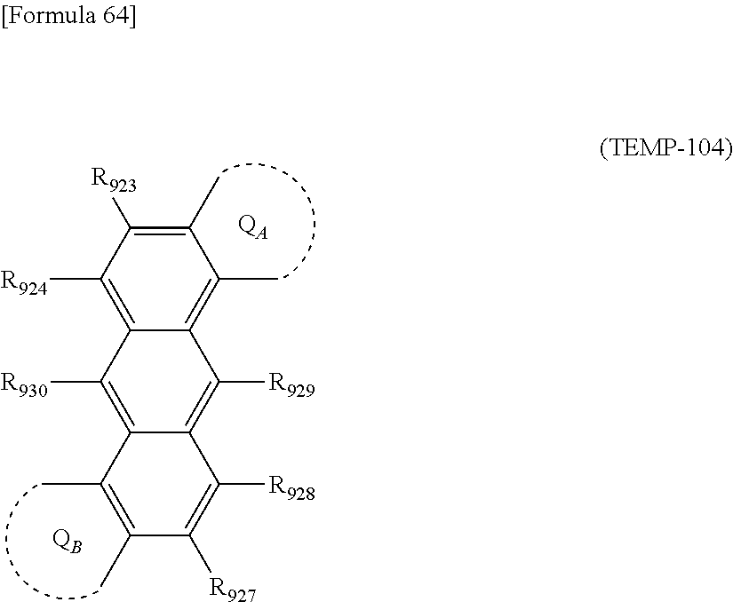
[QA].C1(C)=C([R923])C([R924])=C2C(=C1C)C([R929])=C1C(=C2[R930])C(C)=C(C)C([R927])=C1[R928].[QB]
